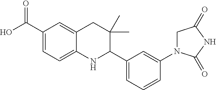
C1(C(O)=O)=CC=C2C(=C1)CC(C)(C)C(C1=CC=CC(N3CC(=O)NC3=O)=C1)N2
